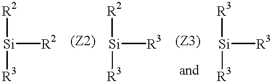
[Si]([R2])([R2])[R3].[Si]([R2])([R3])[R3].[Si]([R3])([R3])[R3]
